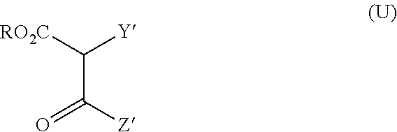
O=C(C([RO2C])[Y])[Z]
